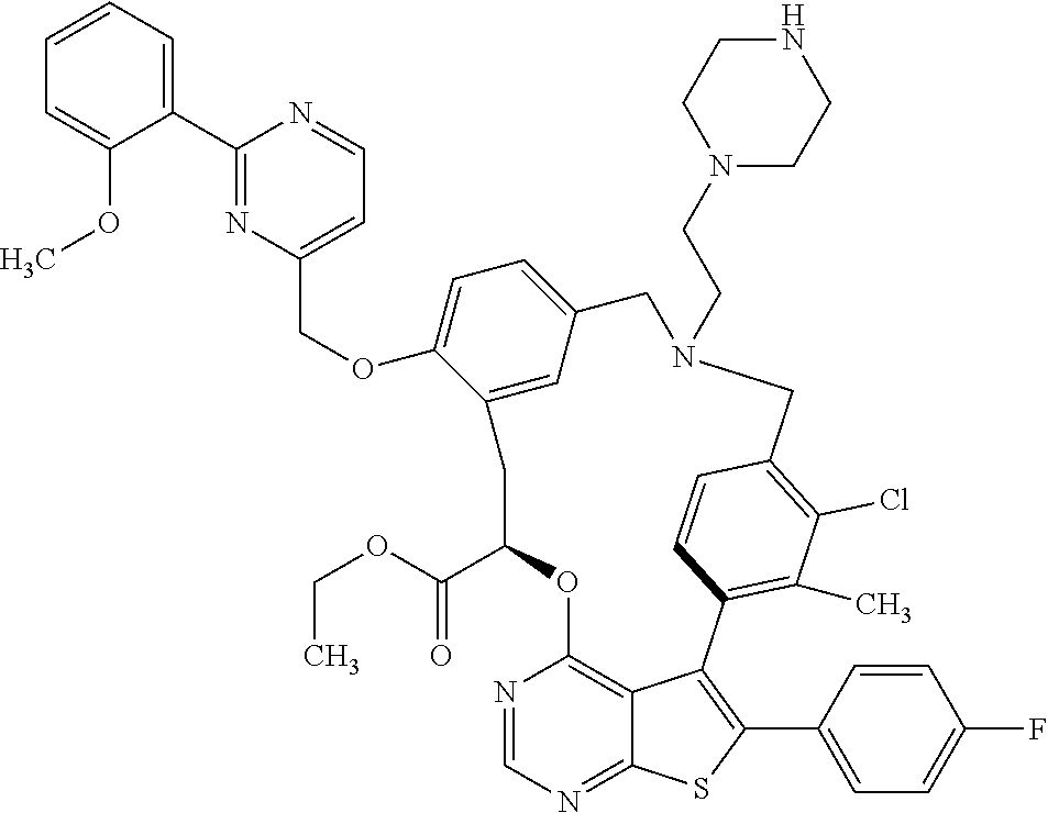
C1=CC=C(C2=NC(COC3=CC=C4C=C3CC(C(=O)OCC)OC3=C5C(=NC=N3)SC(C3=CC=C(F)C=C3)=C5C3=C(C)C(Cl)=C(C=C3)CN(CCN3CCNCC3)C4)=CC=N2)C(OC)=C1
